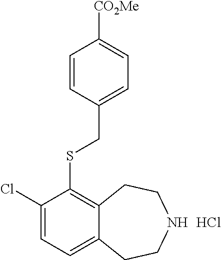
C1(Cl)=CC=C2C(=C1SCC1=CC=C([CO2Me])C=C1)CCNCC2.Cl
